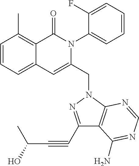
C1=CC=C2C(=C1C)C(=O)N(C1=CC=CC=C1F)C(CN1C3=C(C(C#CC(O)C)=N1)C(N)=NC=N3)=C2
